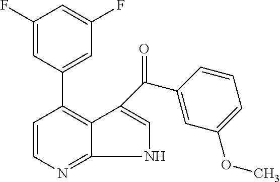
C1(F)=CC(C2=C3C(=NC=C2)NC=C3C(C2=CC(OC)=CC=C2)=O)=CC(F)=C1
